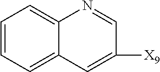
C1=CC=C2C(=C1)N=CC([X9])=C2
